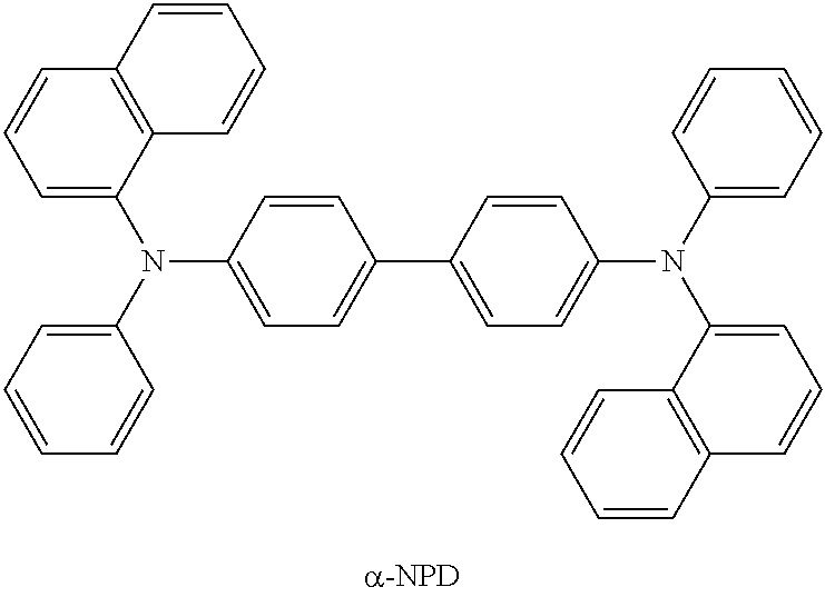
C1(N(C2=CC=CC3=C2C=CC=C3)C2=CC=C(C3=CC=C(N(C4=CC=CC=C4)C4=CC=CC5=C4C=CC=C5)C=C3)C=C2)=CC=CC=C1
